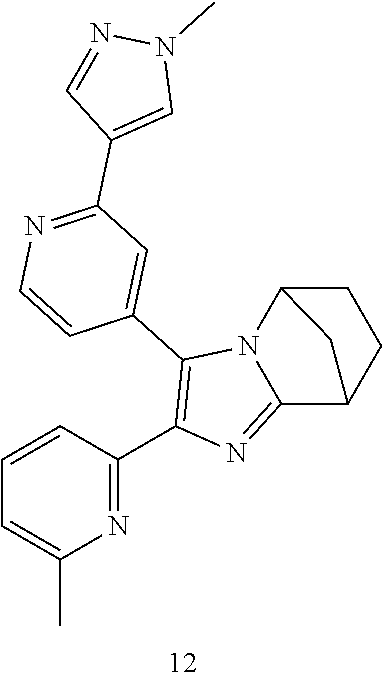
C1=CC(C2=C(C3=CC(C4=CN(C)N=C4)=NC=C3)N3C(=N2)C2CCC3C2)=NC(C)=C1
